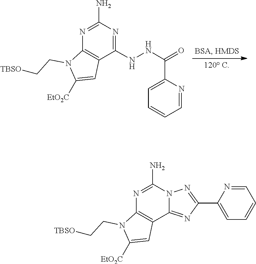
C12=C(N(CC[TBSO])C([EtO2C])=C1)N=C(N)N=C2NNC(C1=CC=CC=N1)=O.C1(C2=NN3C(=N2)C2=C(N=C3N)N(CC[TBSO])C([EtO2C])=C2)=CC=CC=N1
